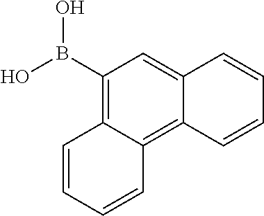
C1(B(O)O)=C2C(=C3C(=C1)C=CC=C3)C=CC=C2
